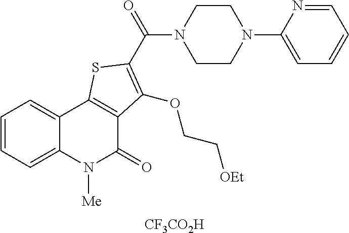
C1=CC=C2C(=C1)C1=C(C(=O)N2[Me])C(OCC[OEt])=C(C(=O)N2CCN(C3=CC=CC=N3)CC2)S1.[CF3CO2H]
